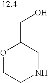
O1CCNCC1CO
